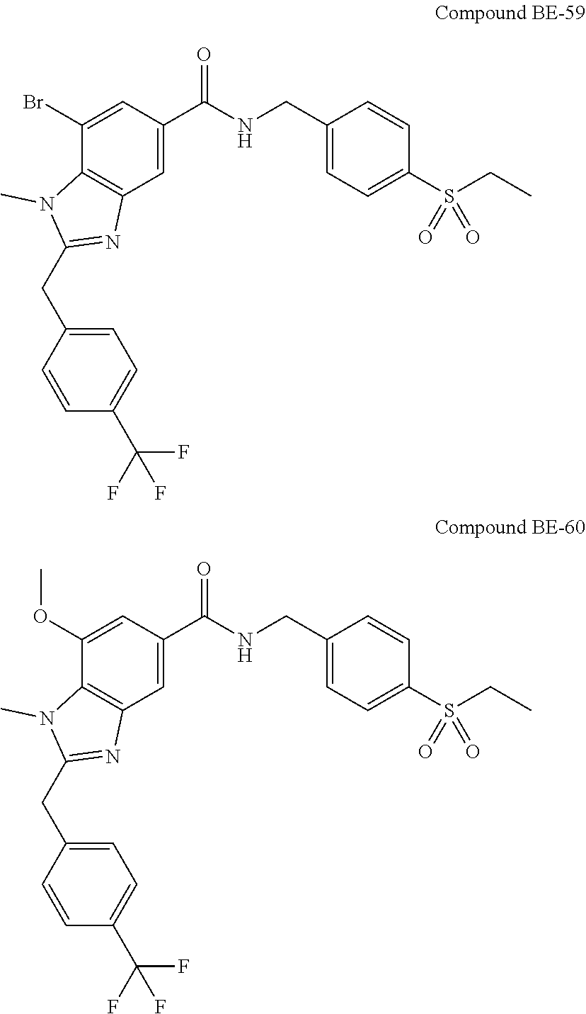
C12=C(C=C(C(NCC3=CC=C(S(CC)(=O)=O)C=C3)=O)C=C1Br)N=C(CC1=CC=C(C(F)(F)F)C=C1)N2C.C12=C(C=C(C(NCC3=CC=C(S(CC)(=O)=O)C=C3)=O)C=C1OC)N=C(CC1=CC=C(C(F)(F)F)C=C1)N2C
